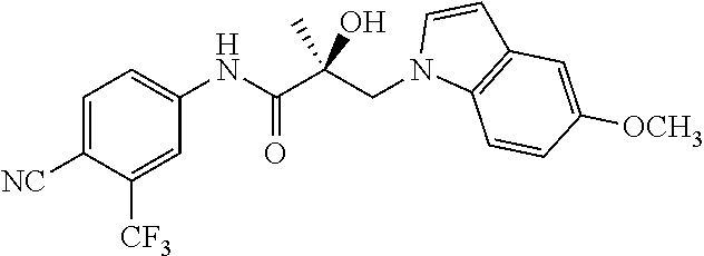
C1=C([NC])C([CF3])=CC(NC(C(CN2C3=C(C=C2)C=C([OCH3])C=C3)(O)C)=O)=C1
